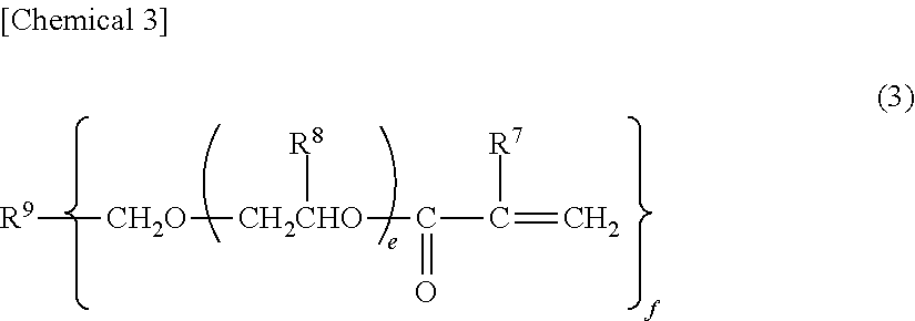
[CH2CHO](C(C(=C)[R7])=O)([CH2O][R9])[R8]
